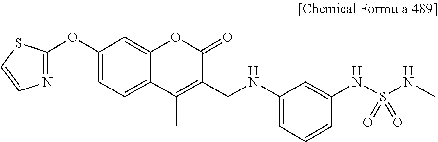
N1=C(OC2=CC=C3C(=C2)OC(=O)C(CNC2=CC=CC(NS(NC)(=O)=O)=C2)=C3C)SC=C1
